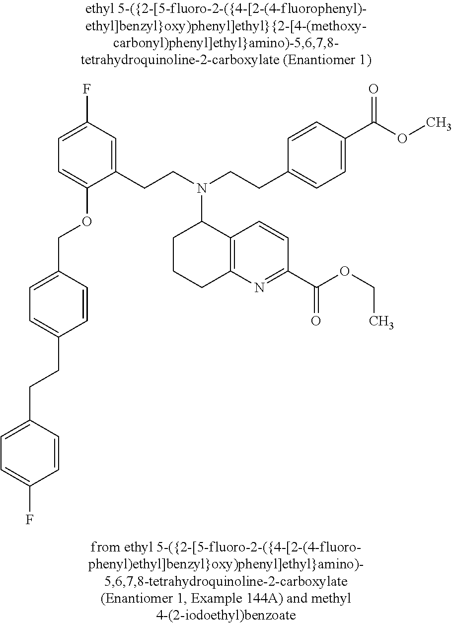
C(C1=CC=C(COC2=CC=C(F)C=C2CCN(C2CCCC3=C2C=CC(C(OCC)=O)=N3)CCC2=CC=C(C(OC)=O)C=C2)C=C1)CC1=CC=C(F)C=C1
